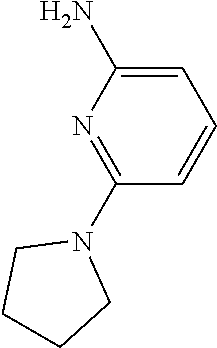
NC1=CC=CC(N2CCCC2)=N1
